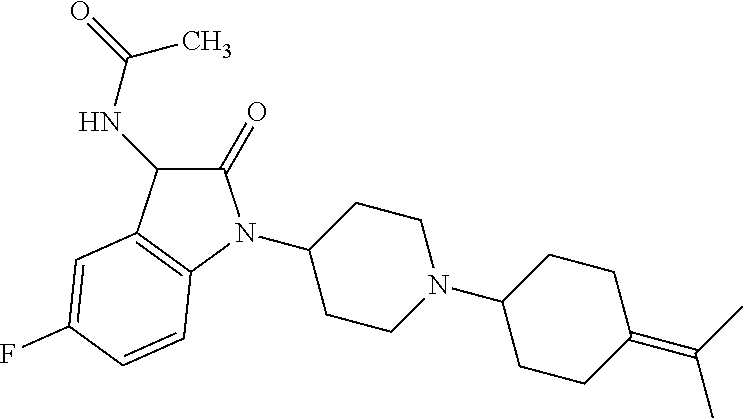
C1(N2C(=O)C(NC(=O)C)C3=C2C=CC(F)=C3)CCN(C2CCC(=C(C)C)CC2)CC1
